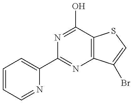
C1(C2=NC3=C(C(O)=N2)SC=C3Br)=CC=CC=N1
